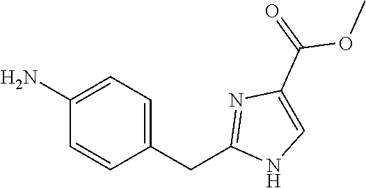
C1(CC2=NC(C(=O)OC)=CN2)=CC=C(N)C=C1
